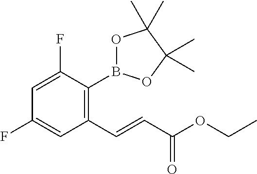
C1(C=CC(OCC)=O)=C(B2OC(C)(C)C(C)(C)O2)C(F)=CC(F)=C1
